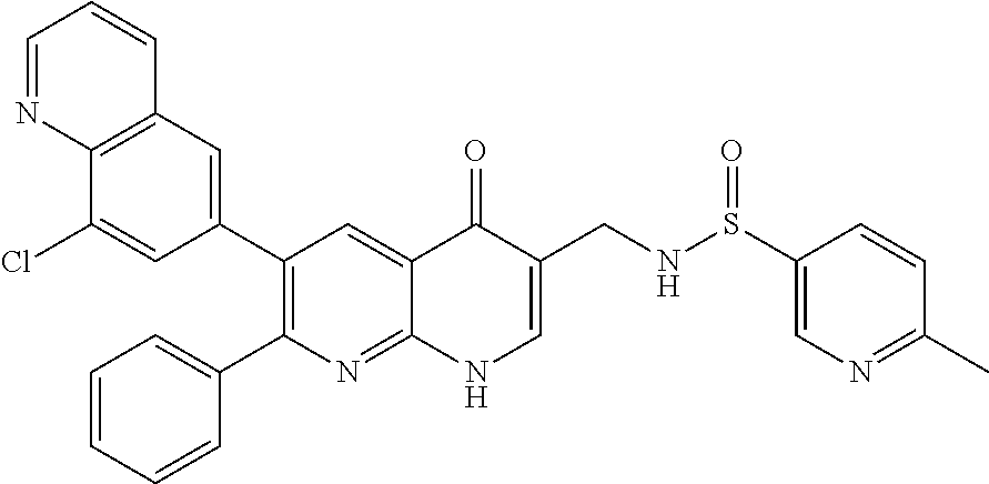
C12=C(C=C(C3=C(C4=CC=CC=C4)N=C4C(=C3)C(=O)C(CNS(C3=CN=C(C)C=C3)=O)=CN4)C=C1Cl)C=CC=N2
